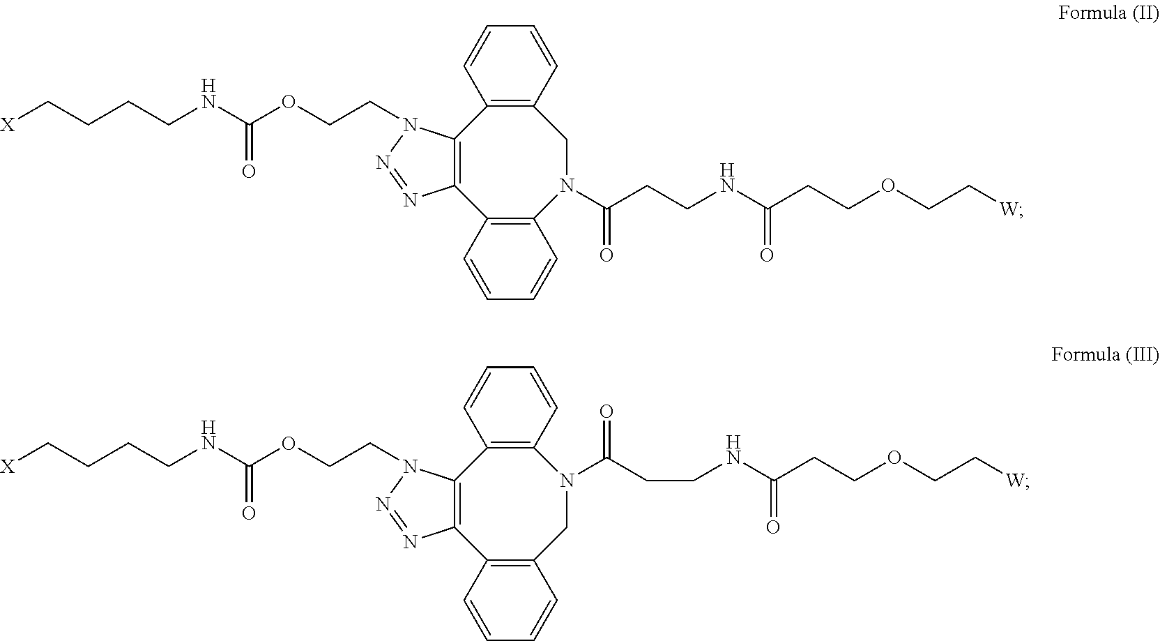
N1(CCOC(NCCCC[X])=O)C2=C(N=N1)C1=C(N(C(=O)CCNC(=O)CCOCC[W])CC3=C2C=CC=C3)C=CC=C1.N1(CCOC(NCCCC[X])=O)C2=C(N=N1)C1=C(CN(C(CCNC(=O)CCOCC[W])=O)C3=C2C=CC=C3)C=CC=C1
